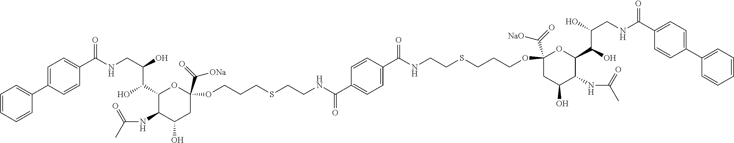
C1=CC=CC(C2=CC=C(C(NCC(O)C(C3C(NC(C)=O)C(O)CC(C(=O)[ONa])(OCCCSCCNC(C4=CC=C(C(=O)NCCSCCCOC5(C([NaO])=O)CC(O)C(NC(=O)C)C(C(C(CNC(C6=CC=C(C7=CC=CC=C7)C=C6)=O)O)O)O5)C=C4)=O)O3)O)=O)C=C2)=C1
